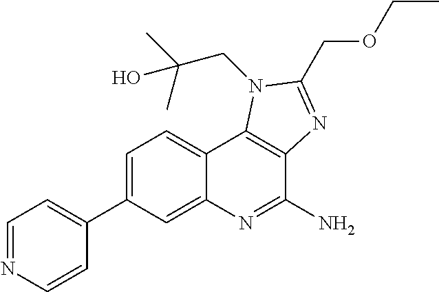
C1=C(C2=CC=NC=C2)C=C2C(=C1)C1=C(C(N)=N2)N=C(COCC)N1CC(C)(C)O
